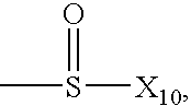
CS(=O)[X10]
